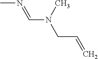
CN=CN(CC=C)C
